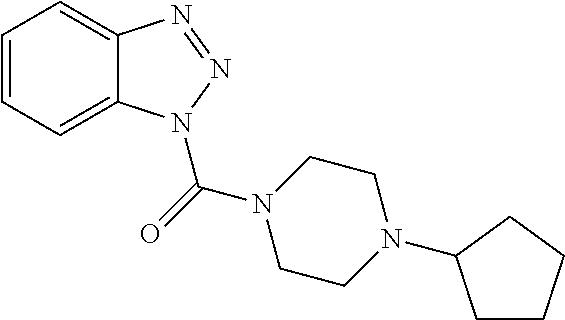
C1=CC=C2C(=C1)N=NN2C(=O)N1CCN(C2CCCC2)CC1
